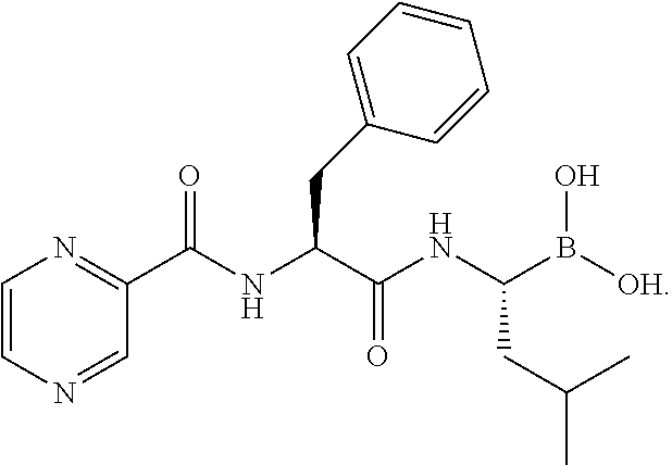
C1=NC=CN=C1C(=O)NC(CC1=CC=CC=C1)C(NC(B([OH])O)CC(C)C)=O
